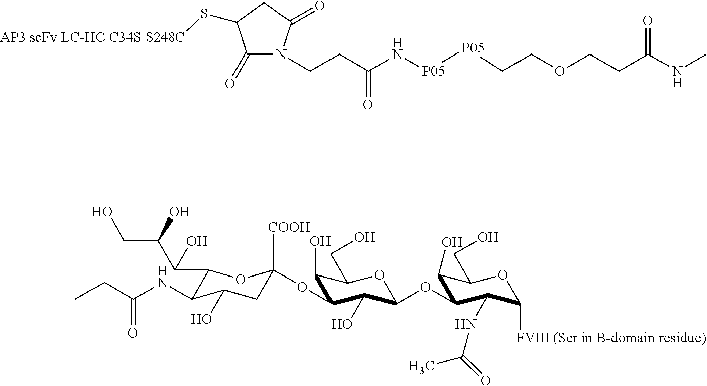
C(C(N[P05][P05]CCOCCC(NC)=O)=O)CN1C(=O)C(S[AP3 scFv LC-HC C34S S248C])CC1=O.C(C(NC1C(C(C(CO)O)O)OC(OC2C(O)C(CO)OC(OC3C(O)C(CO)OC([FVIII (Ser in B-domain residue)])C3NC(=O)C)C2O)([COOH])CC1O)=O)C
